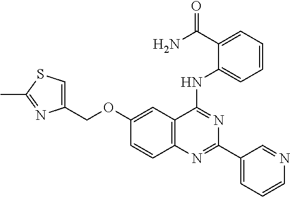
C12=C(C(NC3=CC=CC=C3C(N)=O)=NC(C3=CC=CN=C3)=N1)C=C(OCC1=CSC(C)=N1)C=C2
